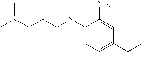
C1(N(CCCN(C)C)C)=CC=C(C(C)C)C=C1N
